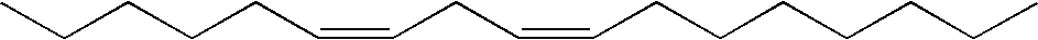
CCCCCC=CCC=CCCCCCCC
